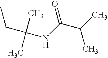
CCC(C)(C)NC(C(C)C)=O
